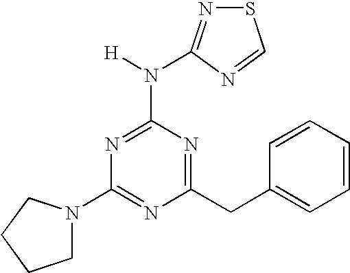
C1(N2CCCC2)=NC(CC2=CC=CC=C2)=NC(N(C2=NSC=N2)[H])=N1
